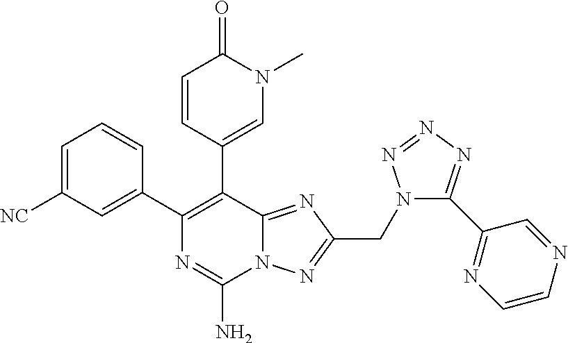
C1=C([NC])C=C(C2=C(C3=CN(C)C(=O)C=C3)C3=NC(CN4C(C5=NC=CN=C5)=NN=N4)=NN3C(N)=N2)C=C1
